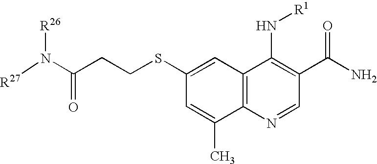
C1(SCCC(N([R27])[R26])=O)=CC2=C(C(C)=C1)N=CC(C(N)=O)=C2N[R1]
